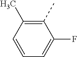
C1(C)=C(C)C=CC=C1F
